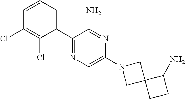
C1=CC(Cl)=C(Cl)C(C2=NC=C(N3CC4(C3)CCC4N)N=C2N)=C1
